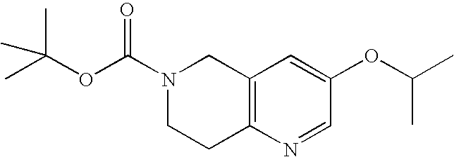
N1(C(=O)OC(C)(C)C)CCC2=C(C1)C=C(OC(C)C)C=N2
